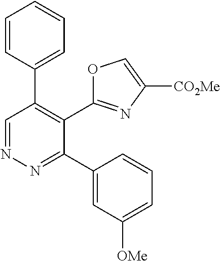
N1=CC(C2=CC=CC=C2)=C(C2=NC([CO2Me])=CO2)C(C2=CC([OMe])=CC=C2)=N1
